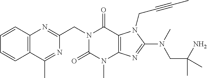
C1=CC2=C(C=C1)C(C)=NC(CN1C(=O)N(C)C3=C(C1=O)N(CC#CC)C(N(CC(C)(C)N)C)=N3)=N2
